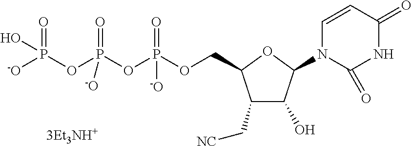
C1(C[NC])C(O)C(N2C=CC(=O)NC2=O)OC1COP(OP(OP(=O)([-O])O)(=O)[-O])(=O)[-O]
